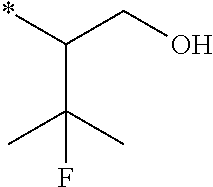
*C(CO)C(C)(C)F
